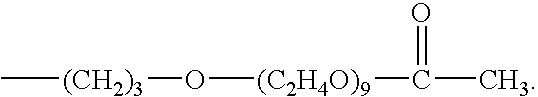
C[(CH2)3]O[(C2H4O)9]C(=O)C
